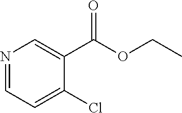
N1=CC=C(Cl)C(C(OCC)=O)=C1
